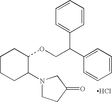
Cl.C1CCC(N2CCC(=O)C2)C(OCC(C2=CC=CC=C2)C2=CC=CC=C2)C1
